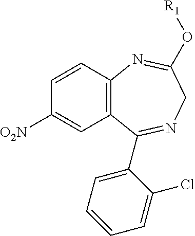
C1=CC2=C(C=C1[O2N])C(C1=CC=CC=C1Cl)=NCC(O[R1])=N2
